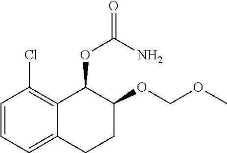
C1=CC=C2C(=C1Cl)C(OC(N)=O)C(OCOC)CC2
